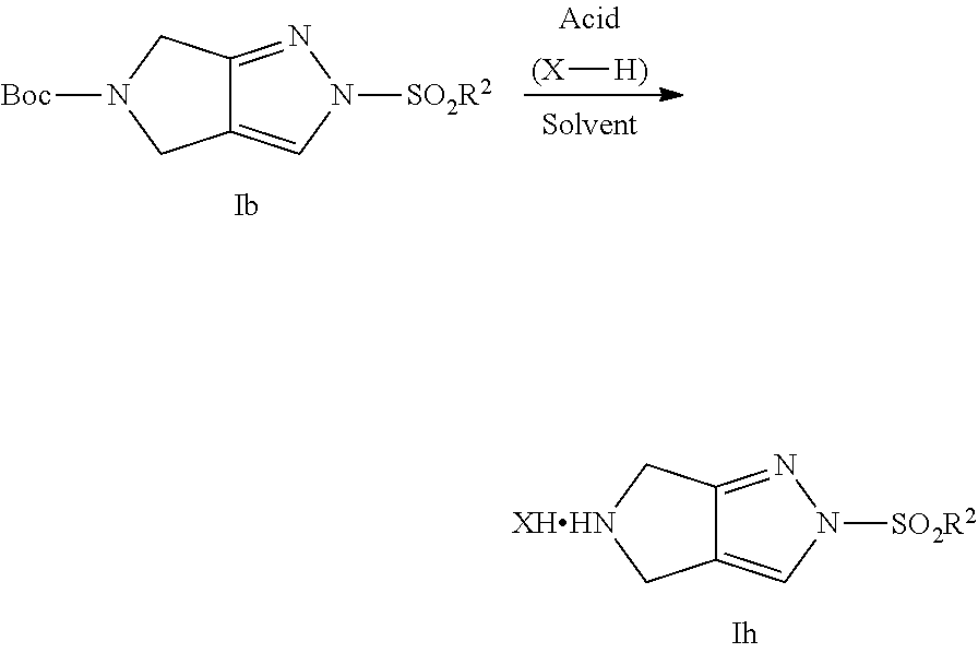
C12=CN([SO2R2])N=C1CN([Boc])C2.[(X][H)].C12=CN([SO2R2])N=C1C[XHHN]C2
